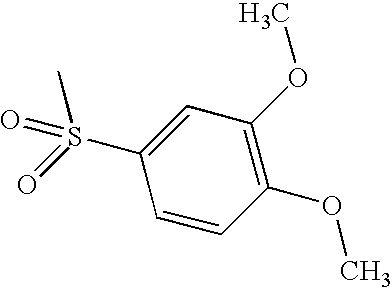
CS(=O)(C1=CC(OC)=C(OC)C=C1)=O
